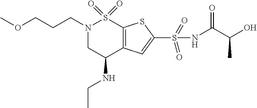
N1(CCCOC)CC(NCC)C2=C(S1(=O)=O)SC(S(=O)(=O)NC(C(C)O)=O)=C2
